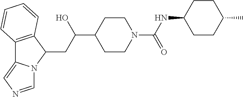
C12=C(C(CC(C3CCN(C(NC4CCC(C)CC4)=O)CC3)O)N3C1=CN=C3)C=CC=C2
